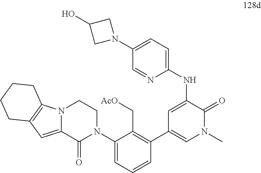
N12C(=CC3=C1CCCC3)C(=O)N(C1=CC=CC(C3=CN(C)C(=O)C(NC4=CC=C(N5CC(O)C5)C=N4)=C3)=C1C[AcO])CC2
